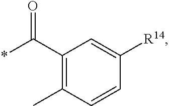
C1(C(*)=O)=C(C)C=CC([R14])=C1
